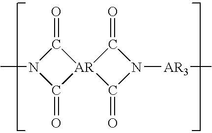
C1(=O)N(C)C(=O)[AR]12C(=O)N([AR3]C)C2=O
